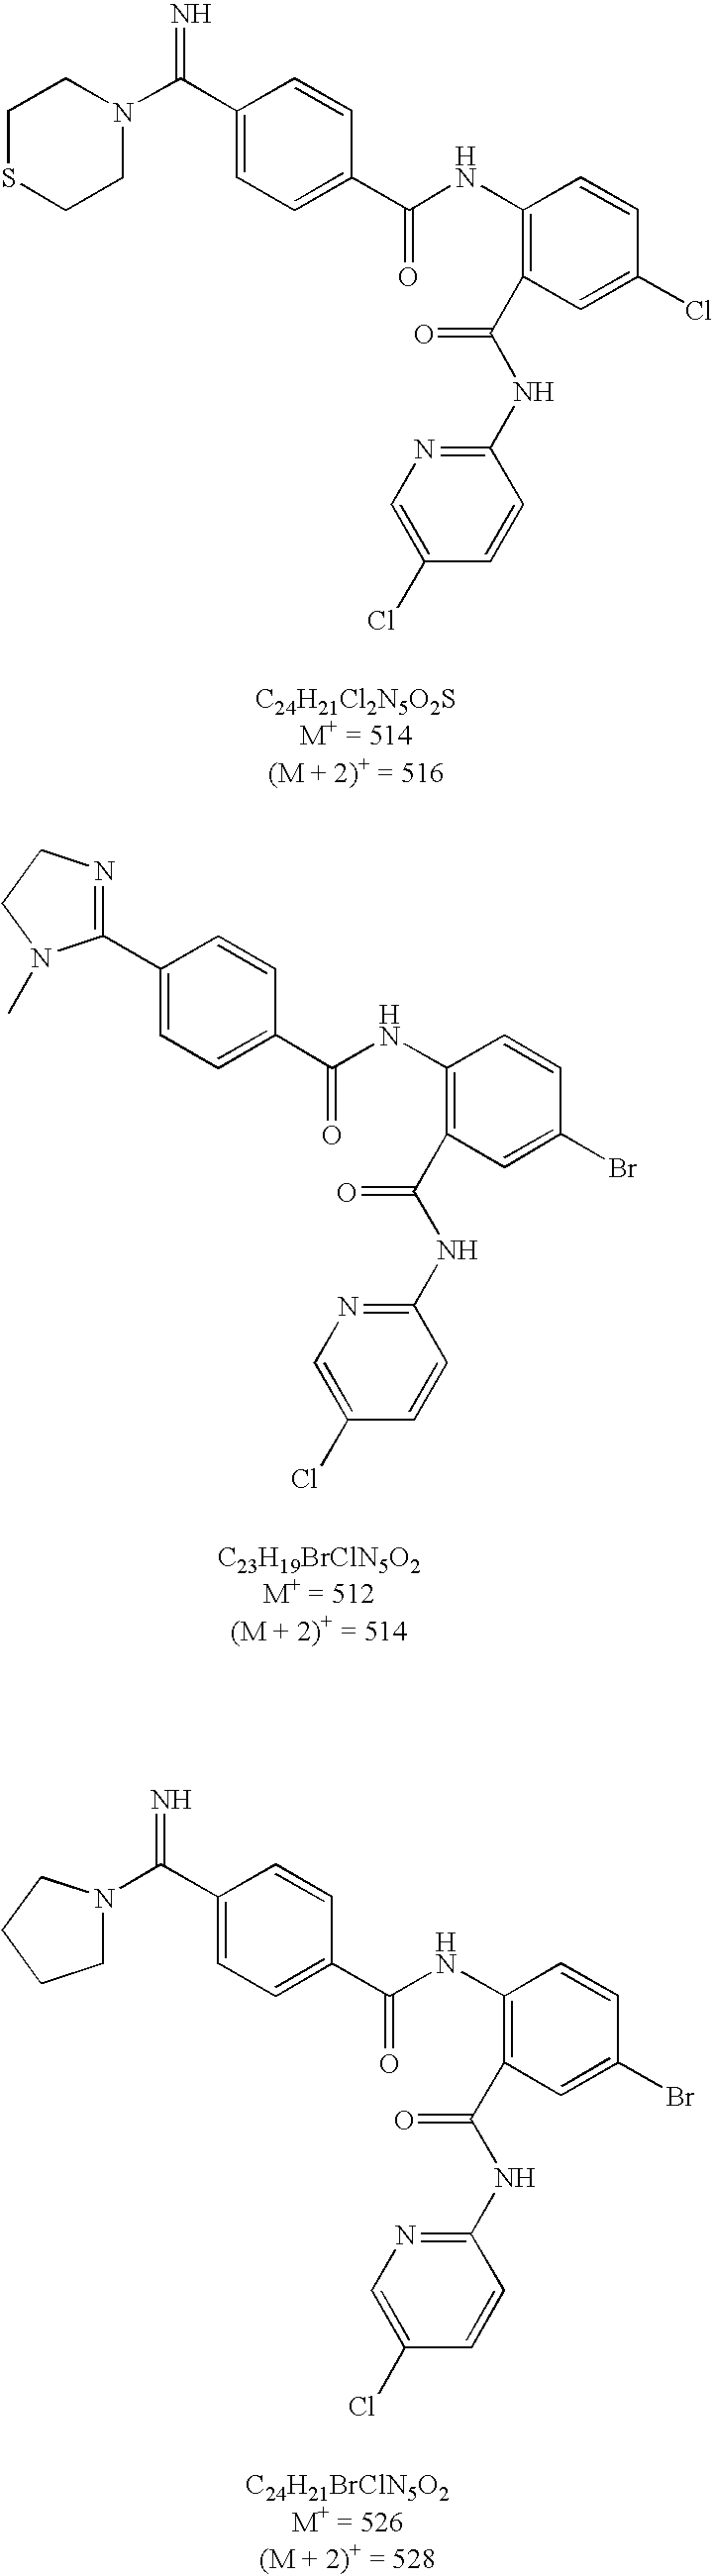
C(=N)(C1=CC=C(C(=O)NC2=C(C(NC3=NC=C(Cl)C=C3)=O)C=C(Cl)C=C2)C=C1)N1CCSCC1.C1(C2=CC=C(C(=O)NC3=C(C(NC4=NC=C(Cl)C=C4)=O)C=C(Br)C=C3)C=C2)=NCCN1C.C(=N)(C1=CC=C(C(=O)NC2=C(C(NC3=NC=C(Cl)C=C3)=O)C=C(Br)C=C2)C=C1)N1CCCC1
